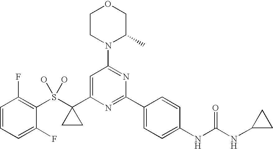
C1CN(C2=NC(C3=CC=C(NC(NC4CC4)=O)C=C3)=NC(C3(S(C4=C(F)C=CC=C4F)(O)O)CC3)=C2)C(C)CO1
